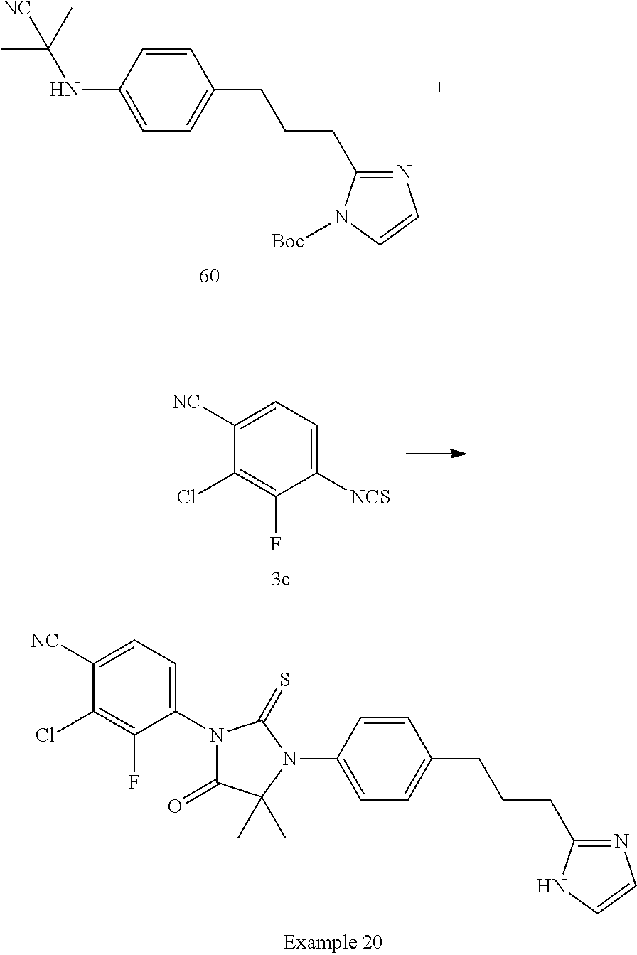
C1=C(N2C(C)(C)C(=O)N(C3=CC=C([NC])C(Cl)=C3F)C2=S)C=CC(CCCC2=NC=CN2)=C1.C1=C(NC(C)(C)[NC])C=CC(CCCC2=NC=CN2[Boc])=C1.C1([NC])=CC=C([NCS])C(F)=C1Cl
